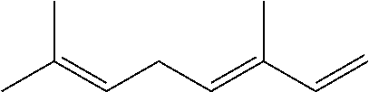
CC(=CCC=C(C=C)C)C
